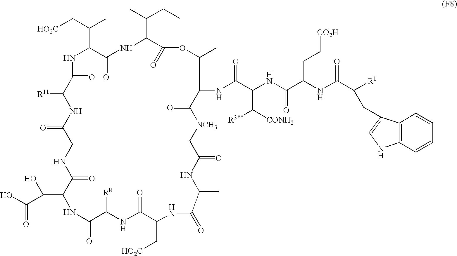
[HO2C]CC(C1NC(=O)C([R11])NC(=O)CNC(=O)C(C(C(O)=O)O)NC(=O)C([R8])NC(=O)C(C[HO2C])NC(=O)C(C)NC(=O)C[NCH3]C(=O)C(NC(C(C([CONH2])[R3**])NC(C(NC(C([R1])CC2=CNC3=C2C=CC=C3)=O)CC[CO2H])=O)=O)C(C)OC(=O)C(C(C)CC)NC1=O)C
